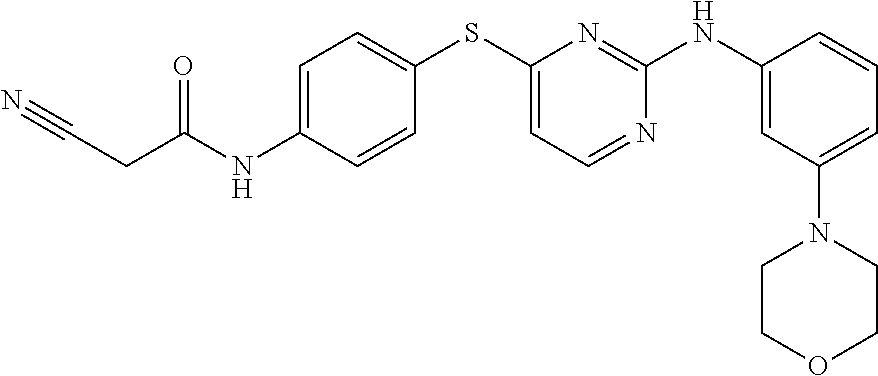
C1=CC(NC2=NC(SC3=CC=C(NC(CC#N)=O)C=C3)=CC=N2)=CC(N2CCOCC2)=C1
